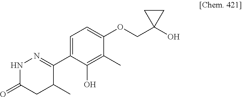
C1(C2=NNC(=O)CC2C)=CC=C(OCC2(O)CC2)C(C)=C1O
